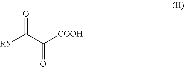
O=C(C([COOH])=O)[R5]
